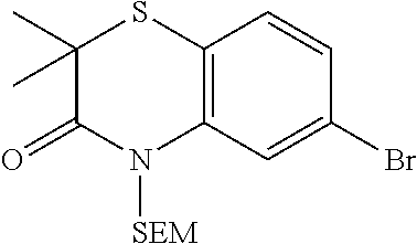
C12=C(C=C(Br)C=C1)N([SEM])C(=O)C(C)(C)S2
